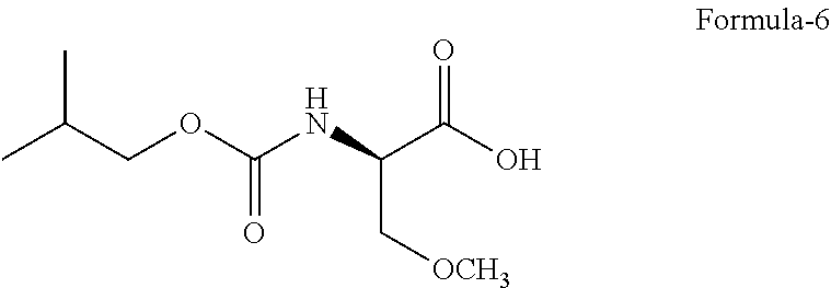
O=C(OCC(C)C)NC(C[OCH3])C(O)=O
